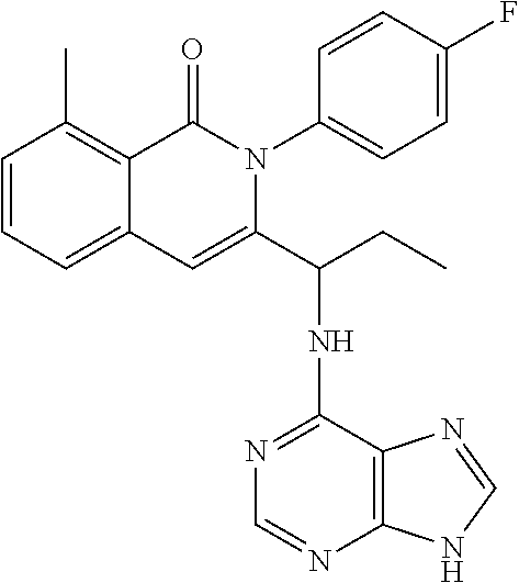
C1=CC=C2C(=C1C)C(=O)N(C1=CC=C(F)C=C1)C(C(NC1=NC=NC3=C1N=CN3)CC)=C2
